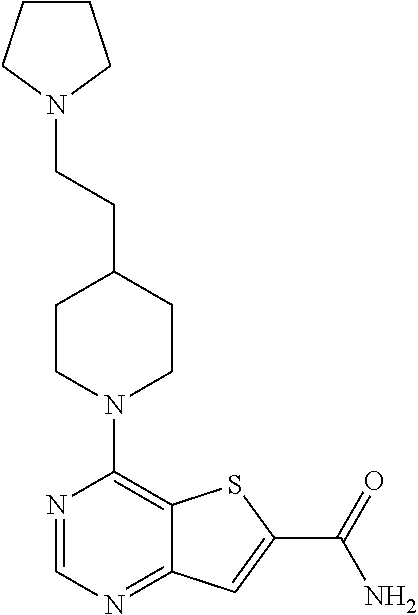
N1=CN=C2C(=C1N1CCC(CCN3CCCC3)CC1)SC(C(=O)N)=C2
